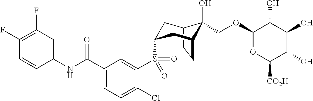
C12CCC(CC(S(C3=CC(C(NC4=CC(F)=C(F)C=C4)=O)=CC=C3Cl)(=O)=O)C1)C2(O)COC1OC([CO2H])C(O)C(O)C1O
